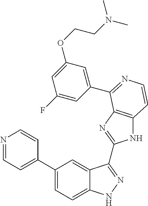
C1(C2=CC=NC=C2)=CC=C2C(=C1)C(C1=NC3=C(N1)C=CN=C3C1=CC(OCCN(C)C)=CC(F)=C1)=NN2
